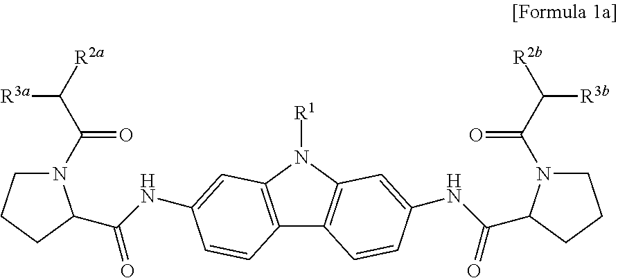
C12=C(N([R1])C3=C1C=CC(NC(C1N(C(=O)C([R3b])[R2b])CCC1)=O)=C3)C=C(NC(C1N(C(=O)C([R3a])[R2a])CCC1)=O)C=C2
